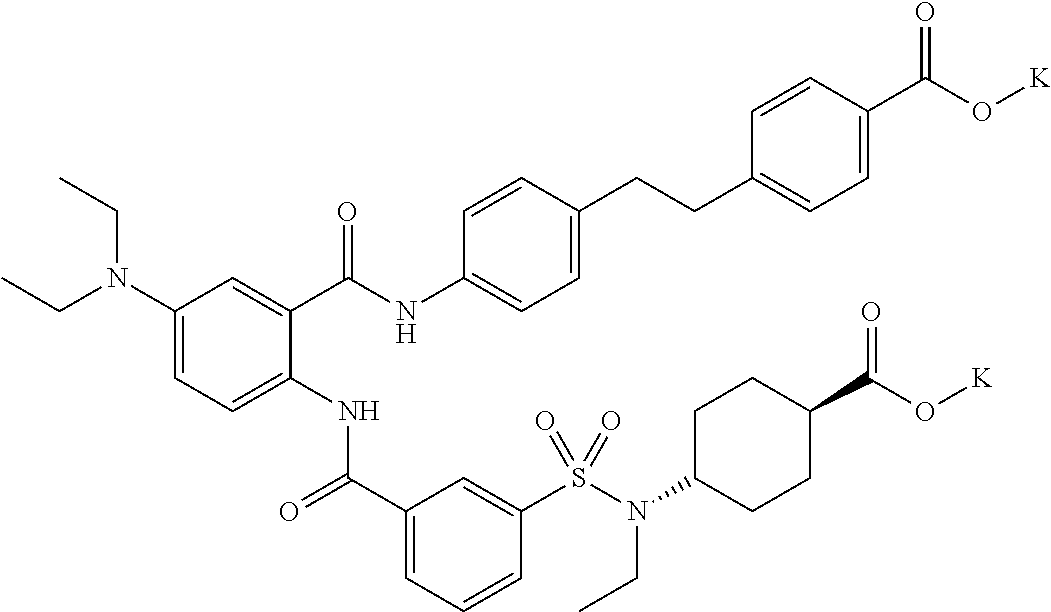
C1(N(CC)CC)=CC=C(NC(C2=CC=CC(S(N(CC)C3CCC(C(=O)O[K])CC3)(=O)=O)=C2)=O)C(C(NC2=CC=C(CCC3=CC=C(C(O[K])=O)C=C3)C=C2)=O)=C1
